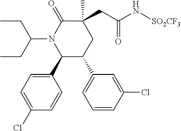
C1=C(Cl)C=CC(C2C(C3=CC=CC(Cl)=C3)CC(C)(CC(=O)N[SO2CF3])C(=O)N2C(CC)CC)=C1
